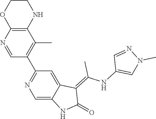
CC(=C1C2=CC(C3=C(C)C4=C(N=C3)OCCN4)=NC=C2NC1=O)NC1=CN(C)N=C1
